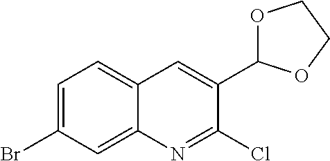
C1=C(Br)C=C2C(=C1)C=C(C1OCCO1)C(Cl)=N2
